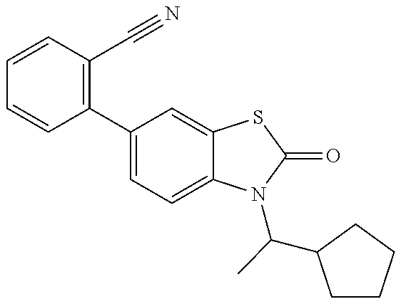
C1=CC(C2=CC=C3C(=C2)SC(=O)N3C(C)C2CCCC2)=C(C#N)C=C1
